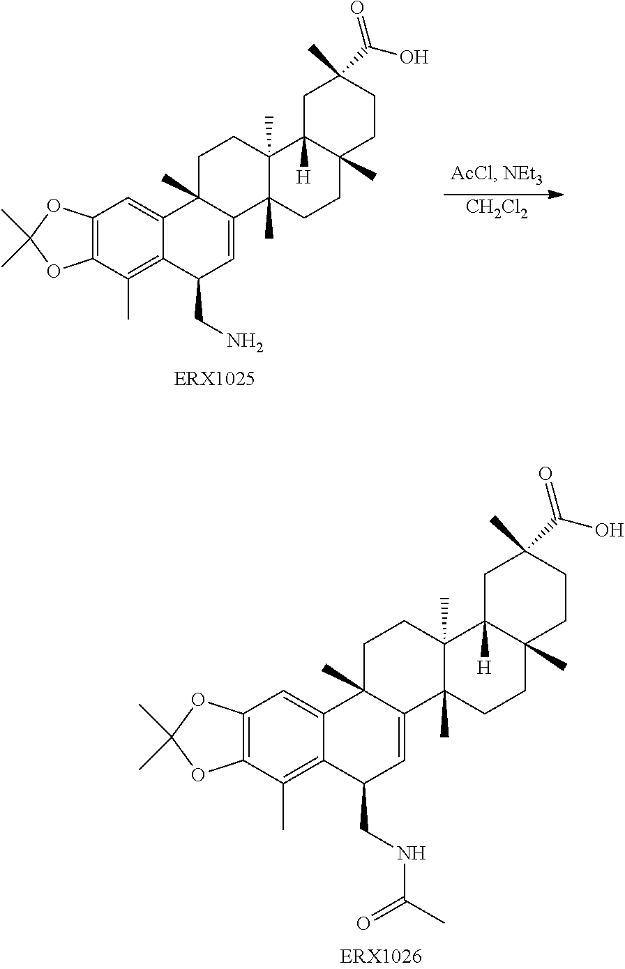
C12=C(C(C)=C3C(=C1)C1(C)C(=CC3CN)C3(C)C(C)(CC1)C1([H])C(C)(CC3)CCC(C)(C(O)=O)C1)OC(C)(C)O2.[CH2Cl2].C12=C(C(C)=C3C(=C1)C1(C)C(=CC3CNC(C)=O)C3(C)C(C)(CC1)C1([H])C(C)(CC3)CCC(C)(C(O)=O)C1)OC(C)(C)O2
